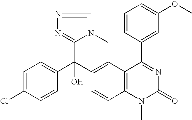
C1=CC(C(C2=CC3=C(C=C2)N(C)C(=O)N=C3C2=CC(OC)=CC=C2)(C2=NN=CN2C)O)=CC=C1Cl
